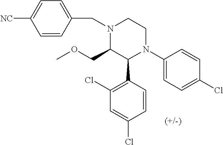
C1(N2CCN(CC3=CC=C([NC])C=C3)C(COC)C2C2=C(Cl)C=C(Cl)C=C2)=CC=C(Cl)C=C1
